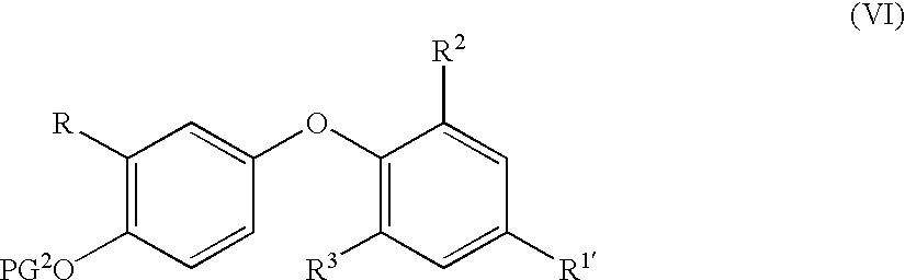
C1([R])=C([PG2O])C=CC(OC2=C([R3])C=C([R1])C=C2[R2])=C1
